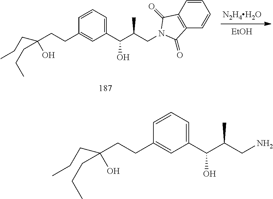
[N2H4H2O].[EtOH].C1(C(C(CN2C(=O)C3=C(C=CC=C3)C2=O)C)O)=CC=CC(CCC(O)(CCC)CCC)=C1.C1(C(C(CN)C)O)=CC=CC(CCC(O)(CCC)CCC)=C1
